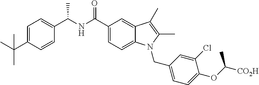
C1(C(NC(C2=CC=C(C(C)(C)C)C=C2)C)=O)=CC=C2C(=C1)C(C)=C(C)N2CC1=CC=C(OC([CO2H])C)C(Cl)=C1
